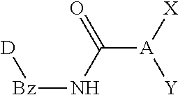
[D][Bz]NC([A]([X])[Y])=O
